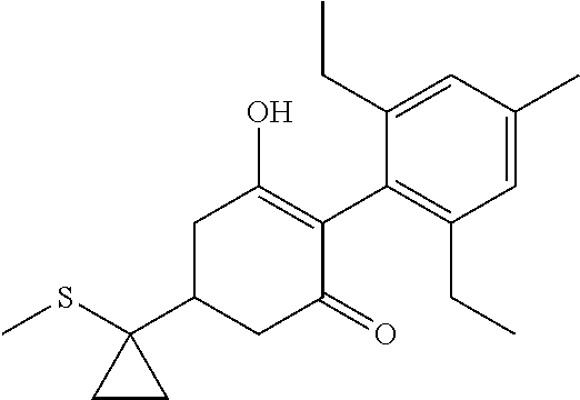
CSC1(C2CC(=O)C(C3=C(CC)C=C(C)C=C3CC)=C(O)C2)CC1
